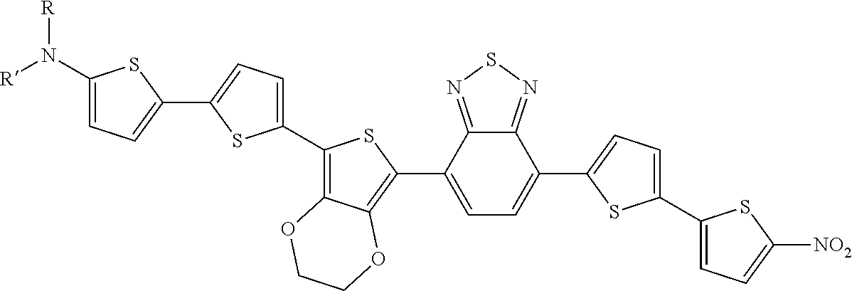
C1(N([R])[R])=CC=C(C2=CC=C(C3=C4C(=C(C5=CC=C(C6=CC=C(C7=CC=C([NO2])S7)S6)C6=NSN=C56)S3)OCCO4)S2)S1
